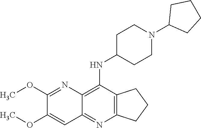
C12=C(C(NC3CCN(C4CCCC4)CC3)=C3C(=N1)C=C(OC)C(OC)=N3)CCC2
